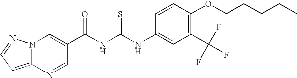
C(NC(NC1=CC(C(F)(F)F)=C(OCCCCC)C=C1)=S)(=O)C1=CN2C(=CC=N2)N=C1
